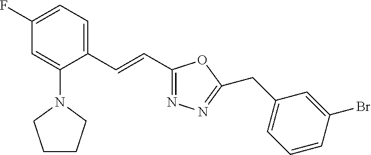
C1(F)=CC=C(C=CC2=NN=C(CC3=CC=CC(Br)=C3)O2)C(N2CCCC2)=C1
